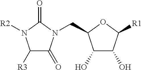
C1(O)C(O)C([R1])OC1CN1C(=O)C([R3])N([R2])C1=O
